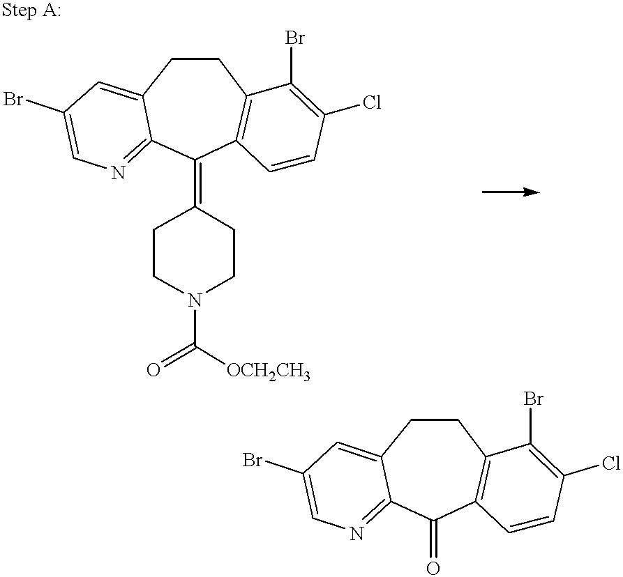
C1(=C2CCN(C(=O)[OCH2CH3])CC2)C2=C(CCC3=CC(Br)=CN=C13)C(Br)=C(Cl)C=C2.C1(=O)C2=C(CCC3=CC(Br)=CN=C13)C(Br)=C(Cl)C=C2
